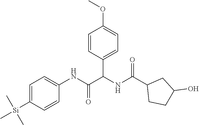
C1=C([Si](C)(C)C)C=CC(NC(=O)C(NC(C2CCC(O)C2)=O)C2=CC=C(OC)C=C2)=C1
